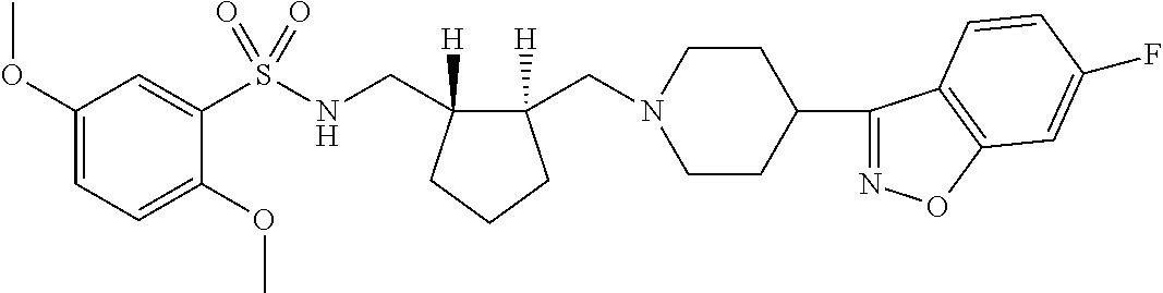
COC1=CC=C(OC)C(S(NCC2([H])C(CN3CCC(C4=NOC5=C4C=CC(F)=C5)CC3)([H])CCC2)(=O)=O)=C1
